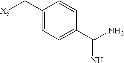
C1(C[X5])=CC=C(C(N)=N)C=C1
